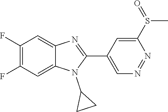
C1(F)=C(F)C=C2C(=C1)N=C(C1=CN=NC(S(=O)C)=C1)N2C1CC1
